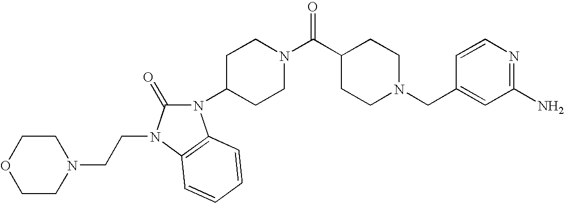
C1(CN2CCC(C(N3CCC(N4C(=O)N(CCN5CCOCC5)C5=C4C=CC=C5)CC3)=O)CC2)=CC(N)=NC=C1
